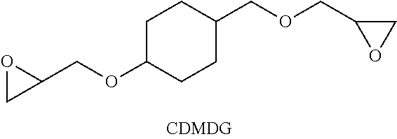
C1C(OCC2CO2)CCC(COCC2OC2)C1
